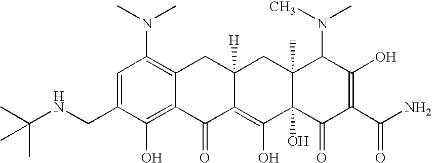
C1(CNC(C)(C)C)=CC(N(C)C)=C2C(=C1O)C(=O)C1=C(O)C3(O)C(C)(CC1([H])C2)C(N(C)C)C(O)=C(C(N)=O)C3=O
